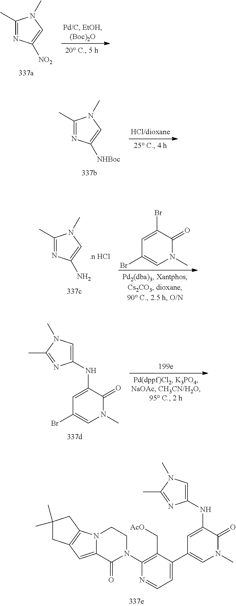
C1(NC2=CC(C3=CC=NC(N4CCN5C(=CC6=C5CC(C)(C)C6)C4=O)=C3C[AcO])=CN(C)C2=O)=CN(C)C(C)=N1.C1=C(NC2=CN(C)C(C)=N2)C(=O)N(C)C=C1Br.N1=C(C)N(C)C=C1N.C1=C(Br)C(=O)N(C)C=C1Br.N1=C(C)N(C)C=C1[NHBoc].N1=C(C)N(C)C=C1[NO2]
